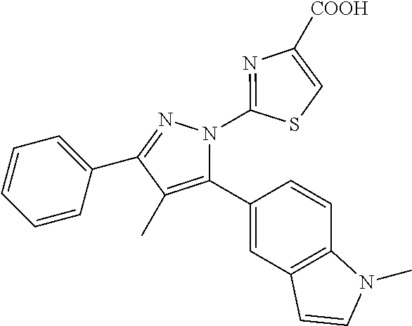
C1=CC=C(C2=NN(C3=NC([COOH])=CS3)C(C3=CC4=C(C=C3)N(C)C=C4)=C2C)C=C1
